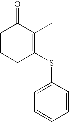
C1CCC(SC2=CC=CC=C2)=C(C)C1=O
